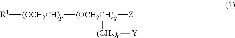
[R1][(OCH2CH)p][(OCH2CH)q]([Z])[(CH2)r][Y]
